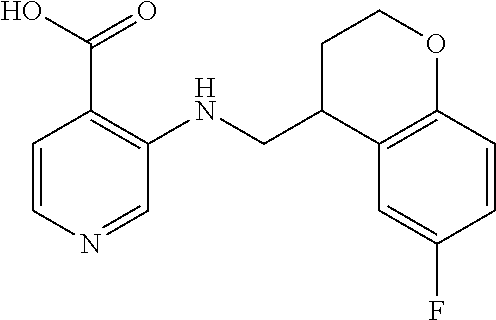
C1=CN=CC(NCC2C3=C(OCC2)C=CC(F)=C3)=C1C(O)=O
